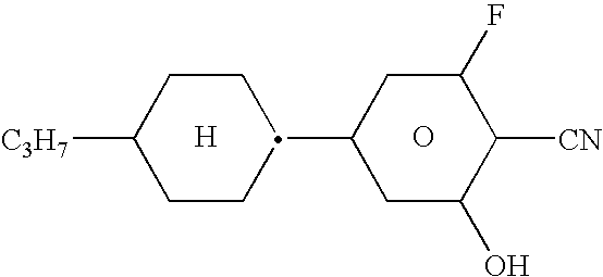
[H].C1CC(C2CC(O)C([CN])C(F)C2)CCC1[C3H7].O
